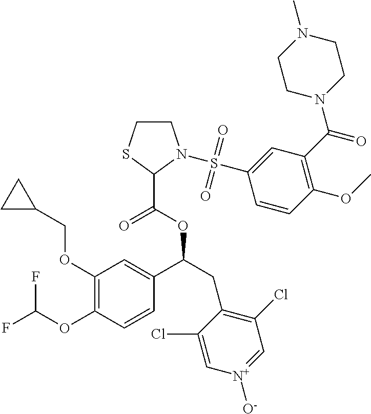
C1(OCC2CC2)=C(OC(F)F)C=CC(C(CC2=C(Cl)C=[N+]([O-])C=C2Cl)OC(C2N(S(C3=CC(C(N4CCN(C)CC4)=O)=C(OC)C=C3)(=O)=O)CCS2)=O)=C1
